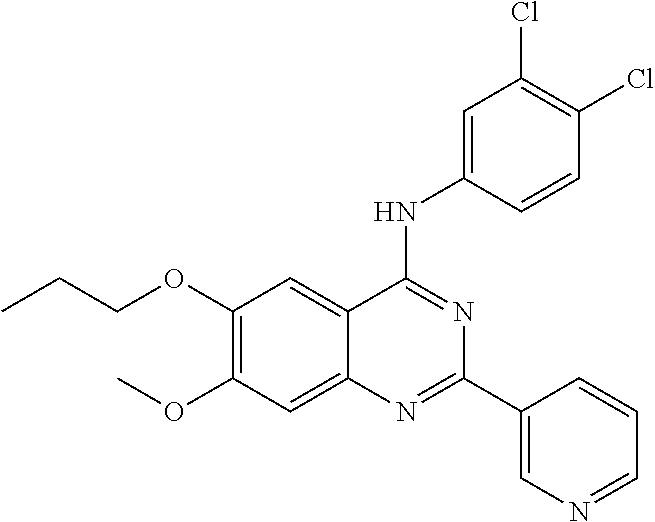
C(COC1=C(OC)C=C2C(=C1)C(NC1=CC(Cl)=C(Cl)C=C1)=NC(C1=CN=CC=C1)=N2)C
